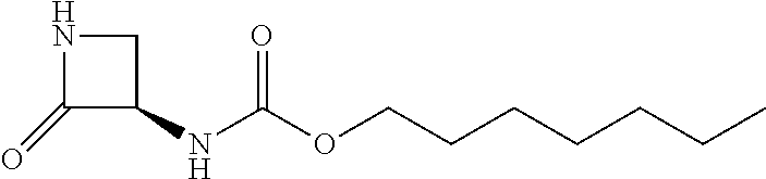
C1(=O)C(NC(OCCCCCCC)=O)CN1
